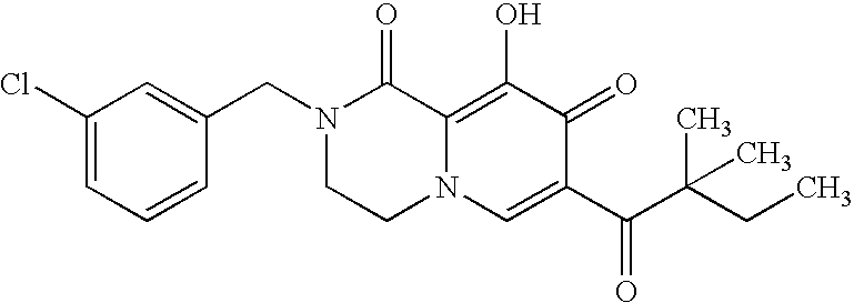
C1(Cl)=CC=CC(CN2CCN3C(=C(O)C(=O)C(C(C(CC)(C)C)=O)=C3)C2=O)=C1
